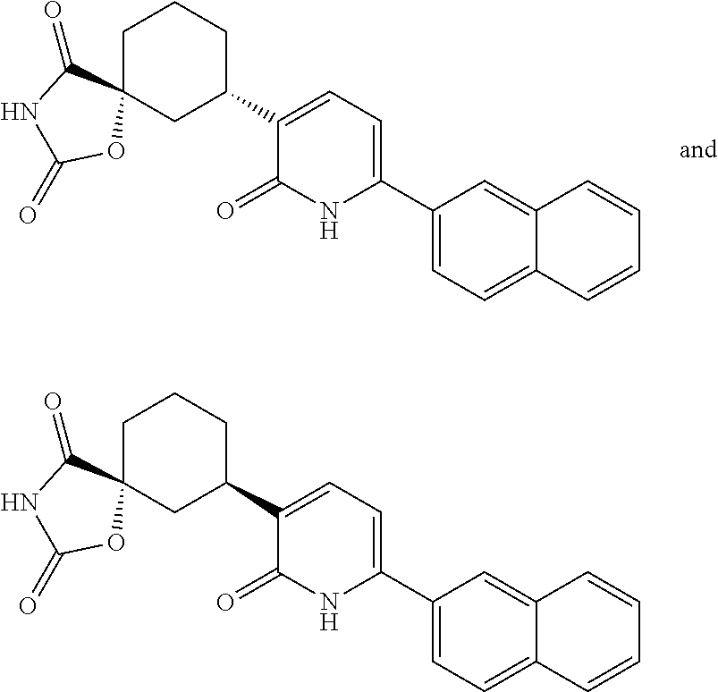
C1(C2=CC=C(C3CCCC4(C3)C(=O)NC(=O)O4)C(=O)N2)=CC=C2C(=C1)C=CC=C2.C1(C2=CC=C(C3CCCC4(C3)C(=O)NC(=O)O4)C(=O)N2)=CC=C2C(=C1)C=CC=C2
